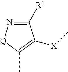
C1([R1])=N[Q]C(C)=C1[X]C
